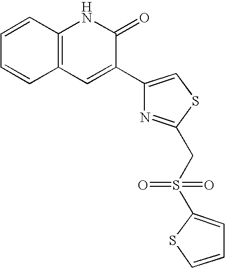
C1=CC2=C(C=C1)C=C(C1=CSC(CS(=O)(=O)C3=CC=CS3)=N1)C(=O)N2
